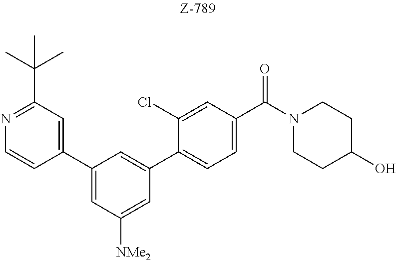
C1(C2=CC([NMe2])=CC(C3=CC=C(C(N4CCC(O)CC4)=O)C=C3Cl)=C2)=CC(C(C)(C)C)=NC=C1
